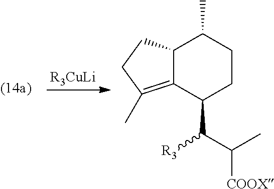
C12=C(C)CCC1C(C)CCC2C(C(C)[COOX])[R3].[R3CuLi]
